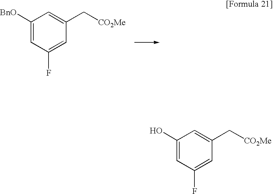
C1([BnO])=CC(F)=CC(C[CO2Me])=C1.C1(O)=CC(F)=CC(C[CO2Me])=C1
